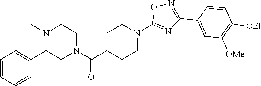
C(C1CCN(C2=NC(C3=CC([OMe])=C([OEt])C=C3)=NO2)CC1)(=O)N1CCN(C)C(C2=CC=CC=C2)C1
